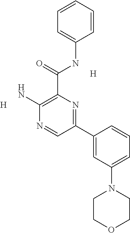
C1=CC=CC(NC(C2=C(N)N=CC(C3=CC(N4CCOCC4)=CC=C3)=N2)=O)=C1.[H].[H]
